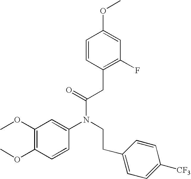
C1(OC)=C(OC)C=CC(N(CCC2=CC=C([CF3])C=C2)C(=O)CC2=C(F)C=C(OC)C=C2)=C1
